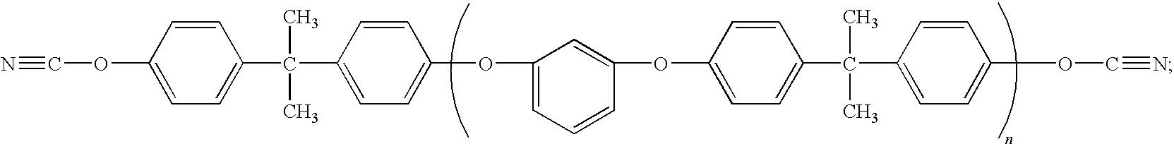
N#COC1=CC=C(C(C2=CC=C(OC3=CC=CC(OC4=CC=C(C(C5=CC=C(OC#N)C=C5)(C)C)C=C4)=C3)C=C2)(C)C)C=C1
